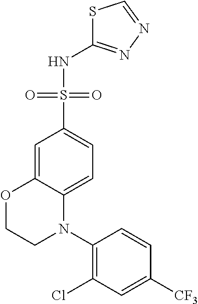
C1(Cl)=C(N2C3=CC=C(S(=O)(=O)NC4=NN=CS4)C=C3OCC2)C=CC([CF3])=C1
